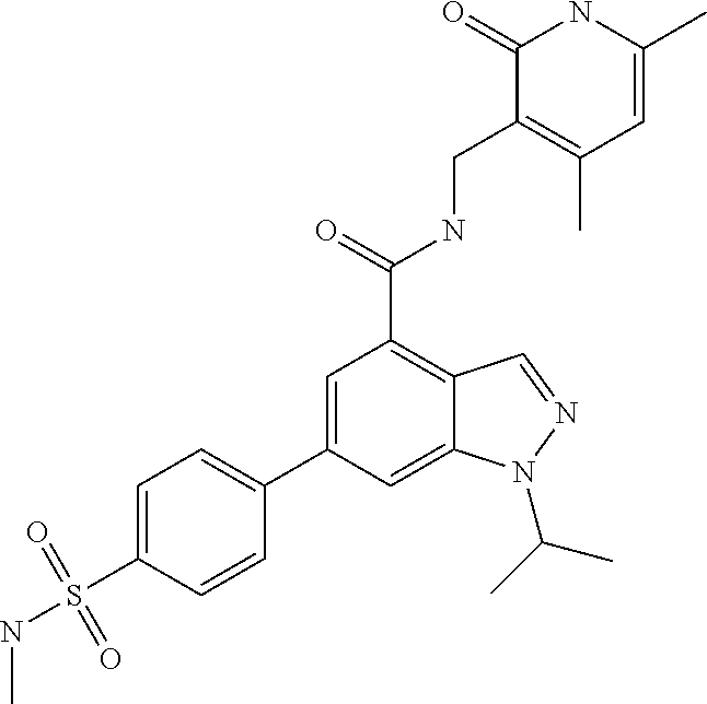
C1(C2=CC=C(S(NC)(=O)=O)C=C2)=CC(C(NCC2=C(C)C=C(C)NC2=O)=O)=C2C(=C1)N(C(C)C)N=C2
